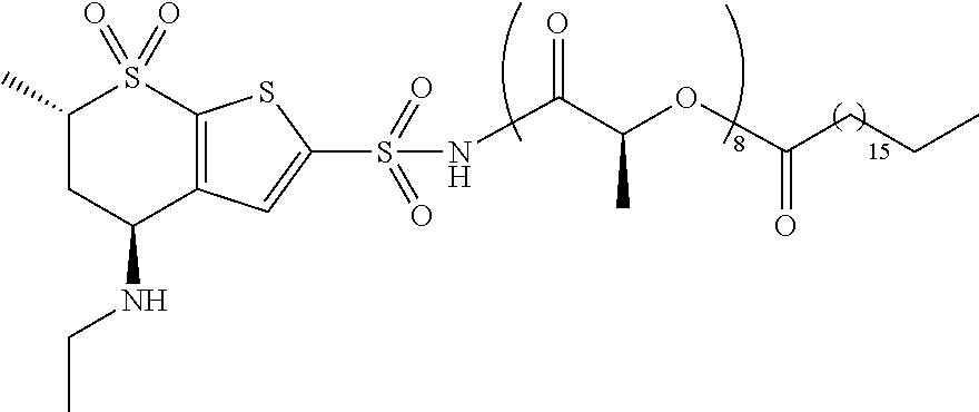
C1(C)CC(NCC)C2=C(S1(=O)=O)SC(S(=O)(=O)NC(C(OC(CCC)=O)C)=O)=C2
